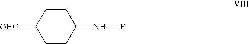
C1C(N[E])CCC([OHC])C1
